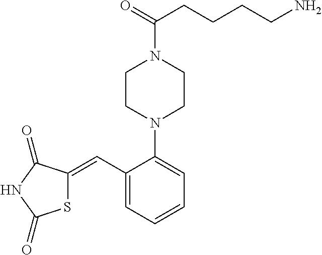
S1C(=CC2=CC=CC=C2N2CCN(C(=O)CCCCN)CC2)C(=O)NC1=O
